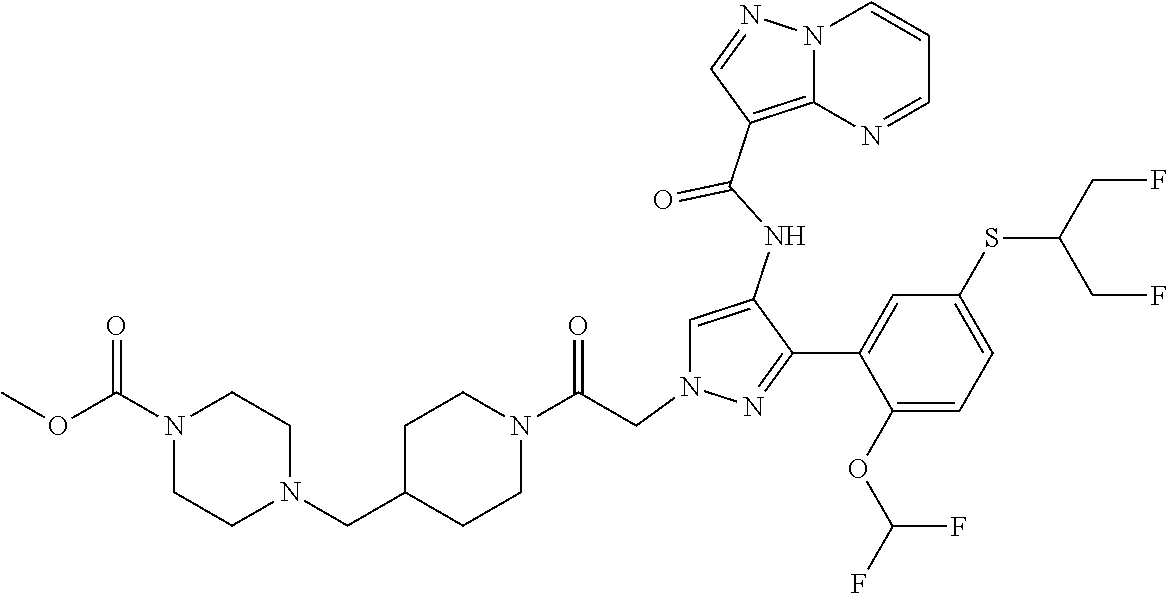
C1=C(NC(=O)C2=C3N(C=CC=N3)N=C2)C(C2=CC(SC(CF)CF)=CC=C2OC(F)F)=NN1CC(N1CCC(CN2CCN(C(OC)=O)CC2)CC1)=O
